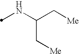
N(C(C[Me])C[Me])C
